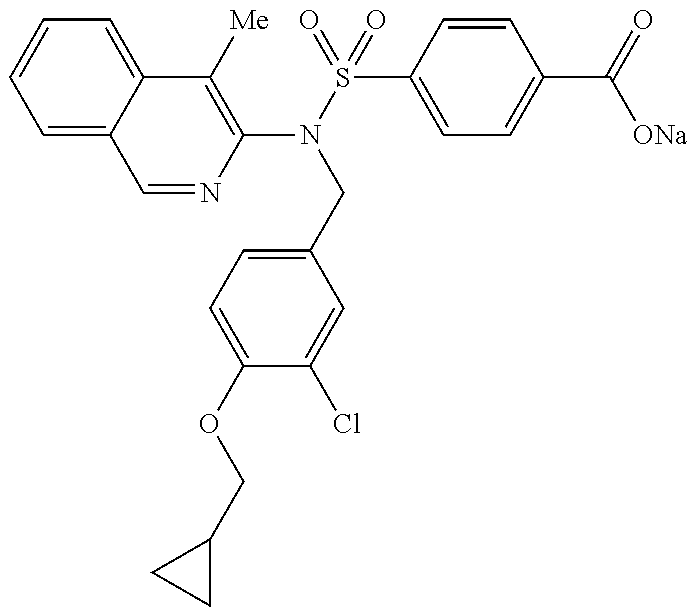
C1=NC(N(S(=O)(=O)C2=CC=C(C(=O)[ONa])C=C2)CC2=CC=C(OCC3CC3)C(Cl)=C2)=C([Me])C2=CC=CC=C12
